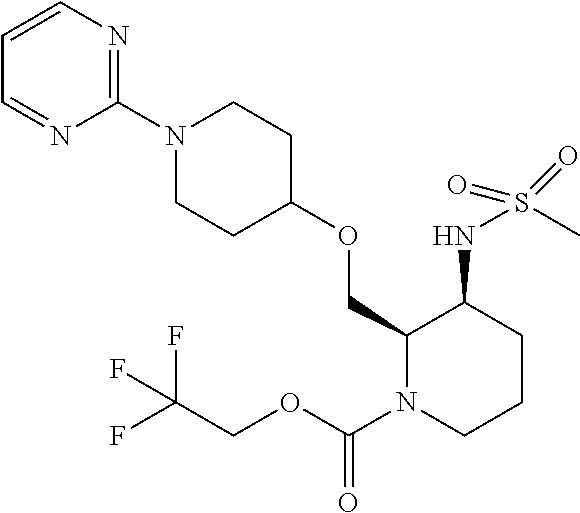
N1(C2=NC=CC=N2)CCC(OCC2N(C(OCC(F)(F)F)=O)CCCC2NS(C)(=O)=O)CC1
